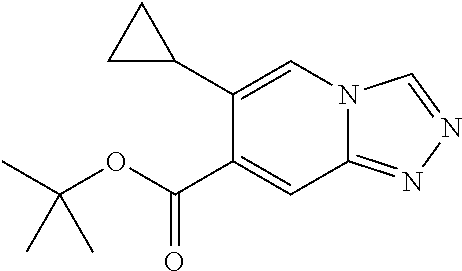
C1(C2=CN3C(=NN=C3)C=C2C(OC(C)(C)C)=O)CC1
